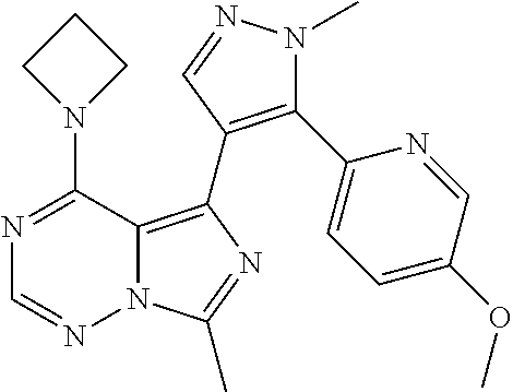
N12C(=C(C3=C(C4=CC=C(OC)C=N4)N(C)N=C3)N=C1C)C(N1CCC1)=NC=N2
